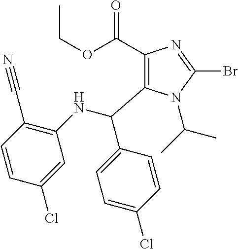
C1(C(OCC)=O)=C(C(NC2=C(C#N)C=CC(Cl)=C2)C2=CC=C(Cl)C=C2)N(C(C)C)C(Br)=N1
